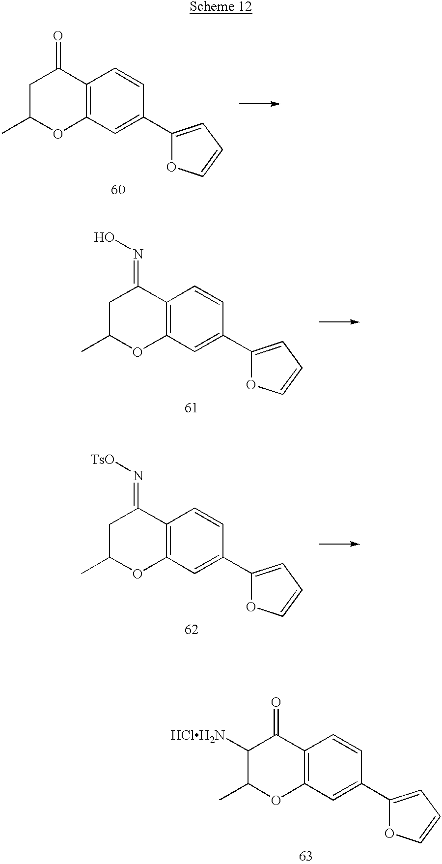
C12=C(C=C(C3=CC=CO3)C=C1)OC(C)CC2=O.C12=C(C=C(C3=CC=CO3)C=C1)OC(C)CC2=NO.C12=C(C=C(C3=CC=CO3)C=C1)OC(C)CC2=N[TsO].C12=C(C=C(C3=CC=CO3)C=C1)OC(C)C([HClH2N])C2=O
